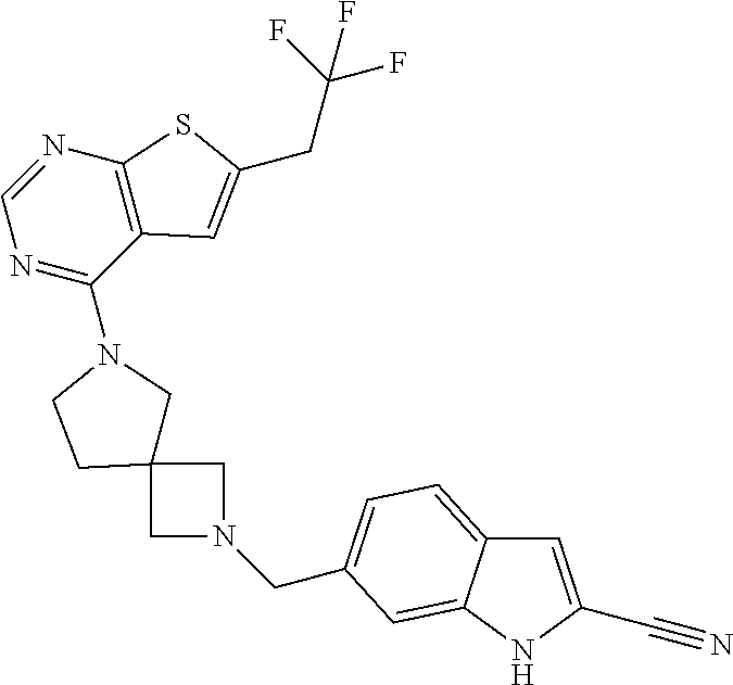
C1=NC2=C(C(N3CC4(CN(CC5=CC=C6C=C(C#N)NC6=C5)C4)CC3)=N1)C=C(CC(F)(F)F)S2
